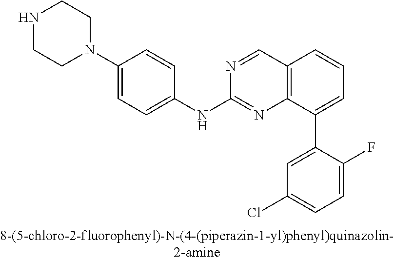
N1=CC2=C(N=C1NC1=CC=C(N3CCNCC3)C=C1)C(C1=CC(Cl)=CC=C1F)=CC=C2
